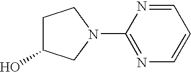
C1C(O)CN(C2=NC=CC=N2)C1
